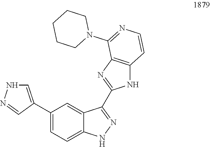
C1(C2=CNN=C2)=CC=C2C(=C1)C(C1=NC3=C(N1)C=CN=C3N1CCCCC1)=NN2
